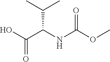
OC(C(NC(OC)=O)C(C)C)=O
